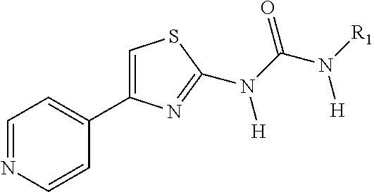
C1=NC=CC(C2=CSC(N(C(N([R1])[H])=O)[H])=N2)=C1
